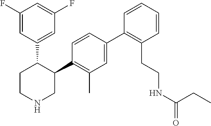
C1(F)=CC(C2CCNCC2C2=C(C)C=C(C3=C(CCNC(CC)=O)C=CC=C3)C=C2)=CC(F)=C1
